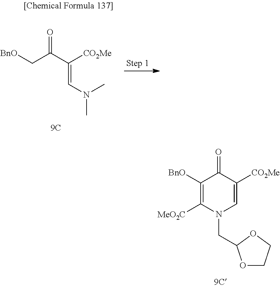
C(C(C([CO2Me])=CN(C)C)=O)[BnO].C1([BnO])=C([MeO2C])N(CC2OCCO2)C=C([CO2Me])C1=O
